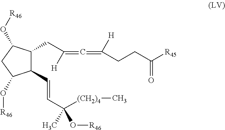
C1(C=CC([(CH2)4]C)(C)O[R46])C(CC(=C=C([H])CCC([R45])=O)[H])C(O[R46])CC1O[R46]
